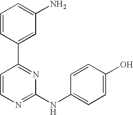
C1=CC(C2=NC(NC3=CC=C(O)C=C3)=NC=C2)=CC(N)=C1
